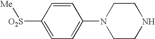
C1=C([O2S][Me])C=CC(N2CCNCC2)=C1
